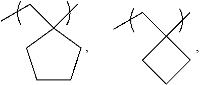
C1CCC(CC)(C)C1.C1(CC)(C)CCC1
